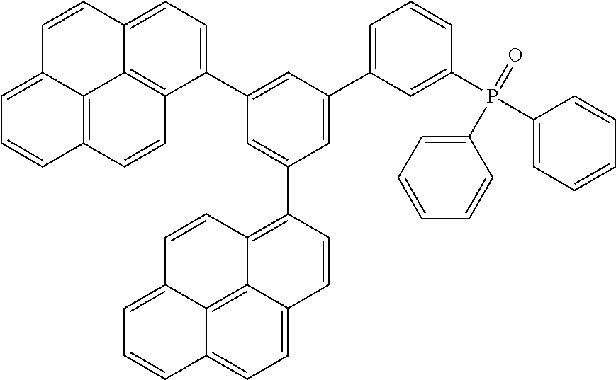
C12=CC=C(C3=CC(C4=CC=CC(P(C5=CC=CC=C5)(=O)C5=CC=CC=C5)=C4)=CC(C4=C5C6=C7C(=CC=C6C=C4)C=CC=C7C=C5)=C3)C3=C1C1=C(C=C3)C=CC=C1C=C2
